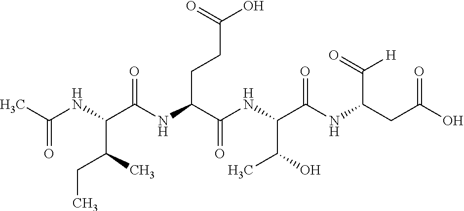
CC(NC(C(NC(C(NC(C(NC(CC(O)=O)C(=O)[H])=O)C(O)C)=O)CCC(O)=O)=O)C(CC)C)=O
